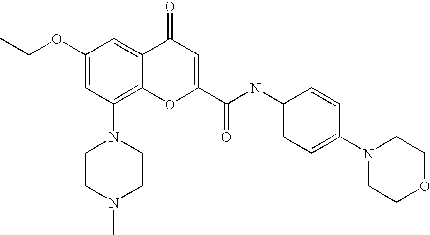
C1(OCC)=CC(N2CCN(C)CC2)=C2C(=C1)C(=O)C=C(C(=O)NC1=CC=C(N3CCOCC3)C=C1)O2
